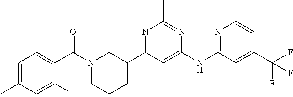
C1=C(C(F)(F)F)C=CN=C1NC1=CC(C2CCCN(C(C3=CC=C(C)C=C3F)=O)C2)=NC(C)=N1
